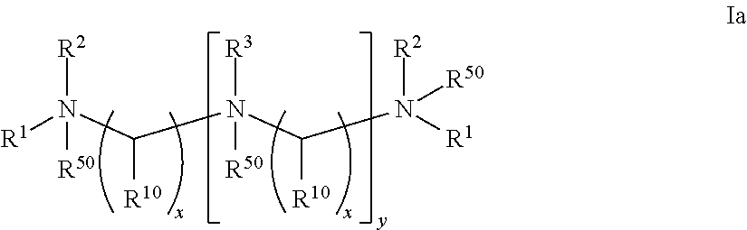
[R2]N(C(N(C([R10])N([R1])([R2])[R50])([R50])[R3])[R10])([R1])[R50]
